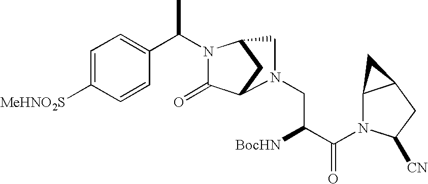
C1=C([MeHNO2S])C=CC(C(C)N2C(=O)C3CC2CN3CC([BocHN])C(=O)N2C3C(CC2[CN])C3)=C1
